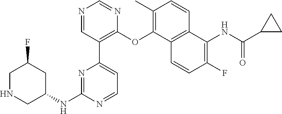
C1NCC(NC2=NC(C3=C(OC4=C(C)C=CC5=C4C=CC(F)=C5NC(=O)C4CC4)N=CN=C3)=CC=N2)CC1F
